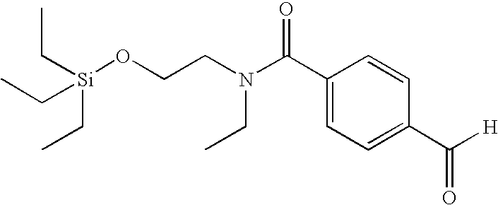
CC[Si](CC)(CC)OCCN(CC)C(C1=CC=C(C([H])=O)C=C1)=O
